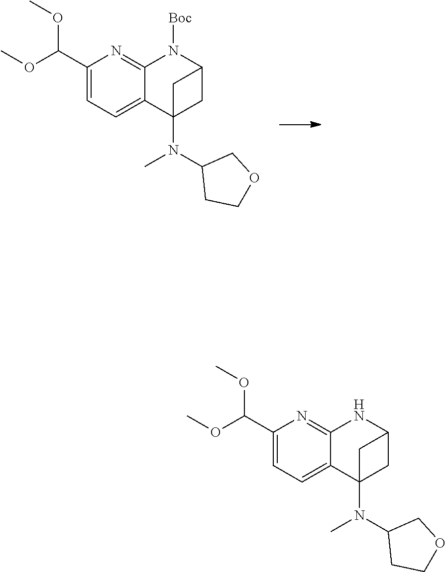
C1(C(OC)OC)=CC=C2C(=N1)N([Boc])C1CC2(N(C2CCOC2)C)C1.C1(C(OC)OC)=CC=C2C(=N1)NC1CC2(N(C2CCOC2)C)C1
